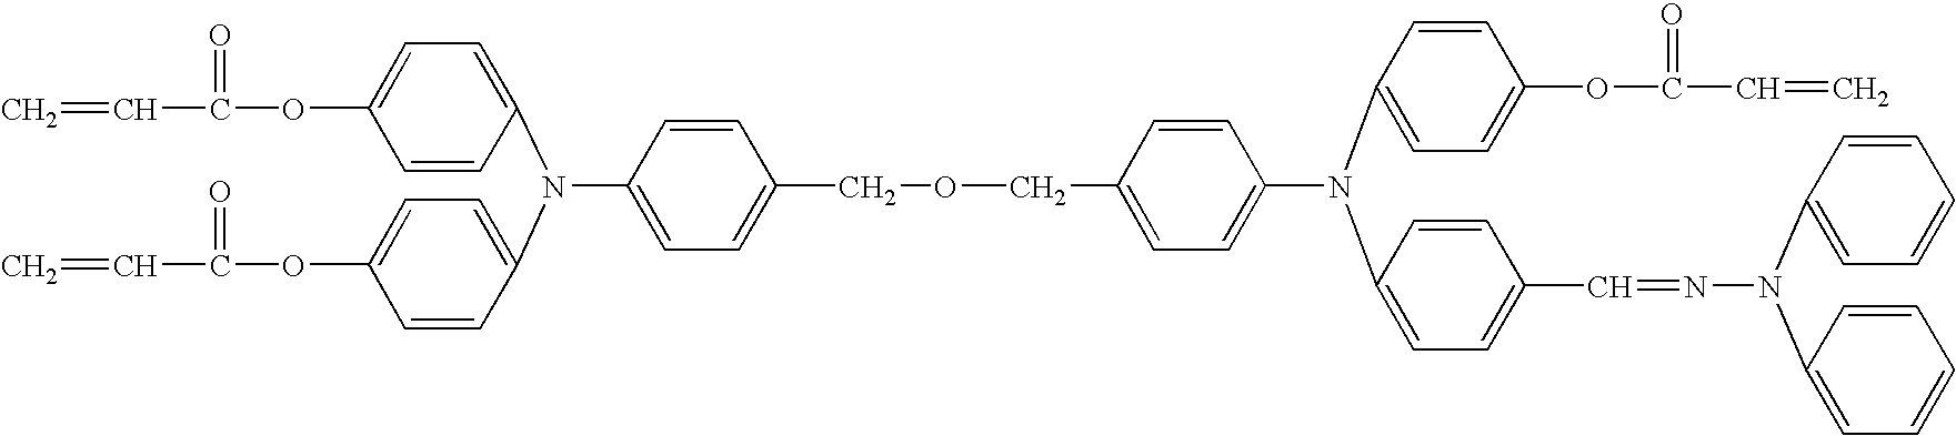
C=CC(=O)OC1=CC=C(N(C2=CC=C(OC(C=C)=O)C=C2)C2=CC=C(COCC3=CC=C(N(C4=CC=C(OC(=O)C=C)C=C4)C4=CC=C(C=NN(C5=CC=CC=C5)C5=CC=CC=C5)C=C4)C=C3)C=C2)C=C1
